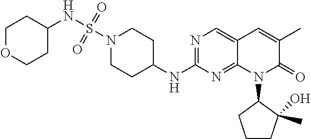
N1(S(NC2CCOCC2)(=O)=O)CCC(NC2=NC=C3C(=N2)N(C2CCCC2(C)O)C(=O)C(C)=C3)CC1
